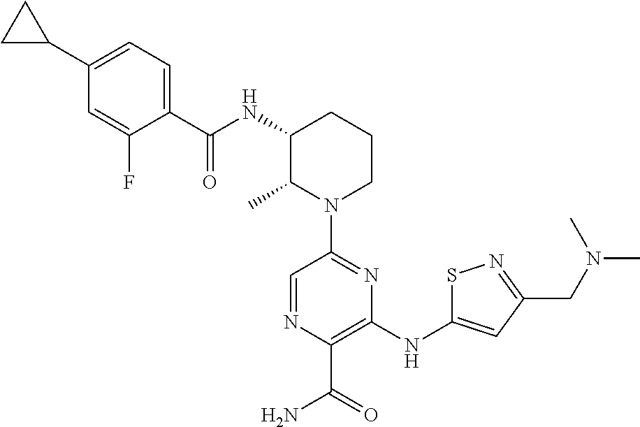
N1(C2=NC(NC3=CC(CN(C)C)=NS3)=C(C(=O)N)N=C2)CCCC(NC(=O)C2=CC=C(C3CC3)C=C2F)C1C
